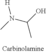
CC(N(C)[H])O
